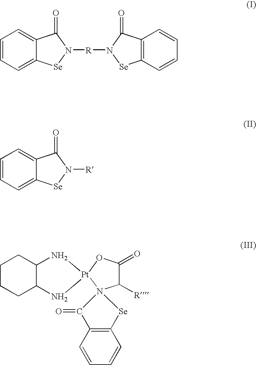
C1=CC=C2C(=C1)C(=O)N([R]N1C(=O)C3=C([Se]1)C=CC=C3)[Se]2.C1=CC=C2C(=C1)C(=O)N([R])[Se]2.C1CCC2C(C1)N[Pt]1(N2)OC(=O)C([R])N12C(=O)C1=C(C=CC=C1)[Se]2
